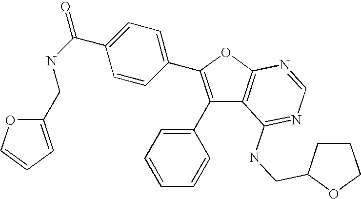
C1(C2=CC=CC=C2)=C(C2=CC=C(C(NCC3=CC=CO3)=O)C=C2)OC2=C1C(NCC1CCCO1)=NC=N2
